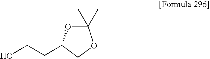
OCCC1OC(C)(C)OC1
